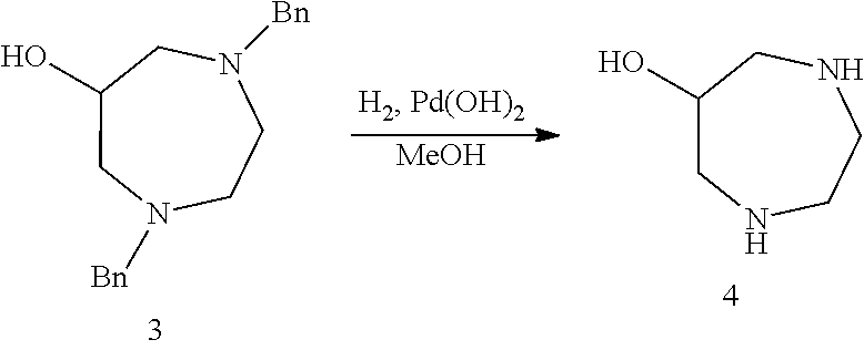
[MeOH].N1([Bn])CC(O)CN([Bn])CC1.N1CC(O)CNCC1
